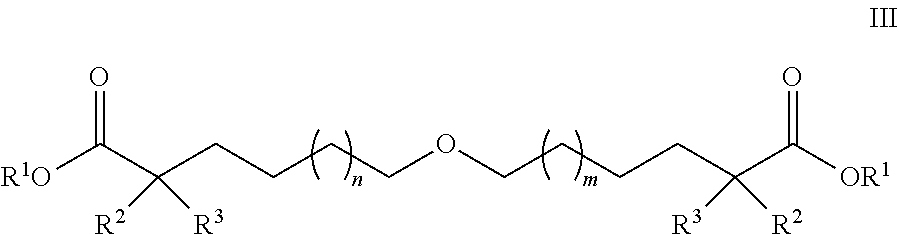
[R1O]C(C(CCCCOCCCCC(C([OR1])=O)([R3])[R2])([R2])[R3])=O
